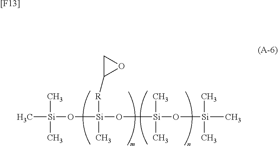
C[Si](C)(C)O[Si](O[Si](C)(C)O[Si](C)(C)C)(C)[R]C1OC1.[[F13]]
